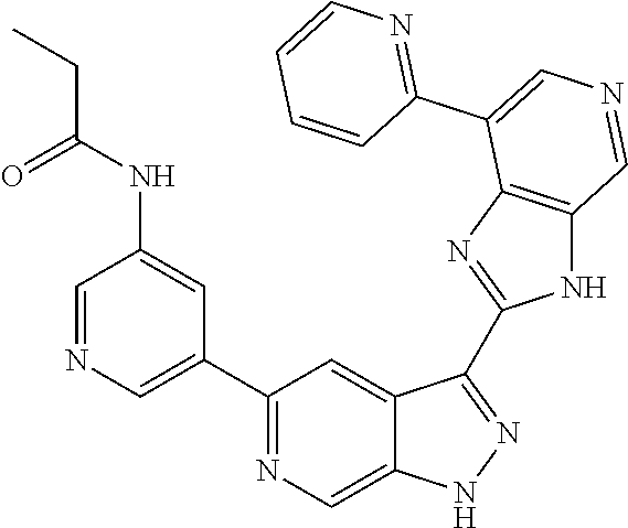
C1(C2=CN=CC(NC(=O)CC)=C2)=NC=C2C(=C1)C(C1=NC3=C(N1)C=NC=C3C1=NC=CC=C1)=NN2
